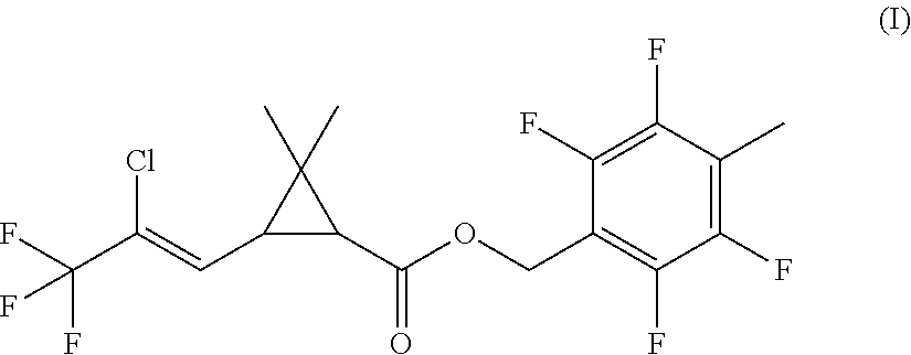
C1(F)=C(F)C(C)=C(F)C(F)=C1COC(C1C(C)(C)C1C=C(C(F)(F)F)Cl)=O
